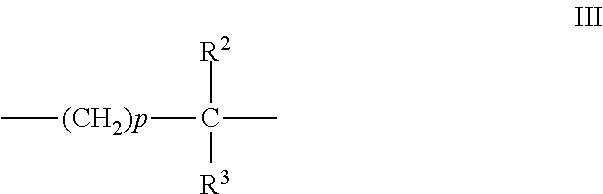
C[(CH2)p]C([R2])([R3])C
